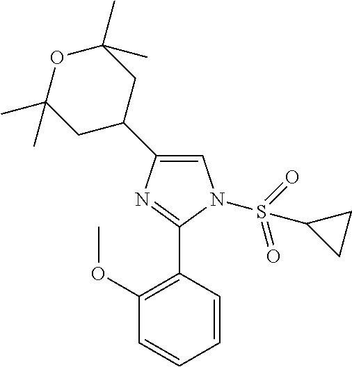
C1=C(C2CC(C)(C)OC(C)(C)C2)N=C(C2=C(OC)C=CC=C2)N1S(=O)(=O)C1CC1
